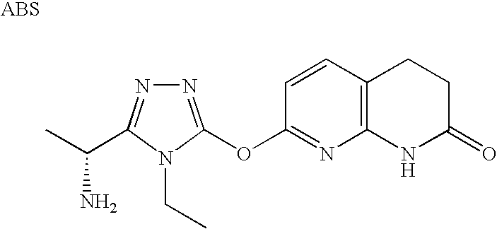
N1=C(OC2=NC3=C(C=C2)CCC(=O)N3)N(CC)C(C(C)N)=N1
